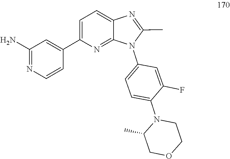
C1COCC(C)N1C1=CC=C(N2C(C)=NC3=CC=C(C4=CC(N)=NC=C4)N=C23)C=C1F
